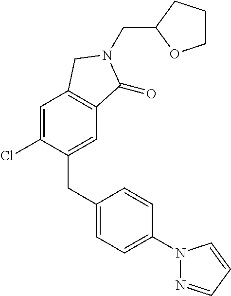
C1=C(Cl)C(CC2=CC=C(N3N=CC=C3)C=C2)=CC2=C1CN(CC1CCCO1)C2=O
